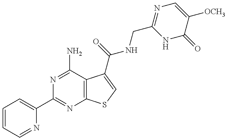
C1=CC=NC(C2=NC3=C(C(N)=N2)C(C(NCC2=NC=C([OCH3])C(=O)N2)=O)=CS3)=C1
